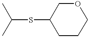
C(SC1CCCOC1)(C)C
